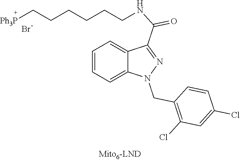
Br.C1=CC=C2C(=C1)C(C(=O)NCCCCCC[Ph3P])=NN2CC1=C(Cl)C=C(Cl)C=C1
